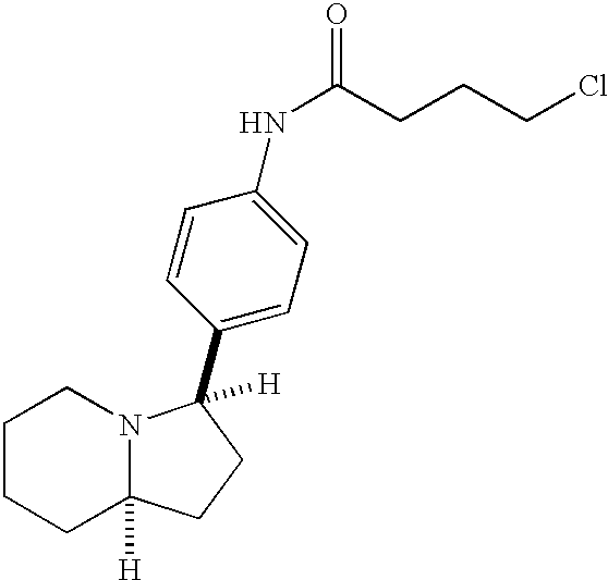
C1CCC2([H])N(C1)C([H])(C1=CC=C(NC(CCCCl)=O)C=C1)CC2
